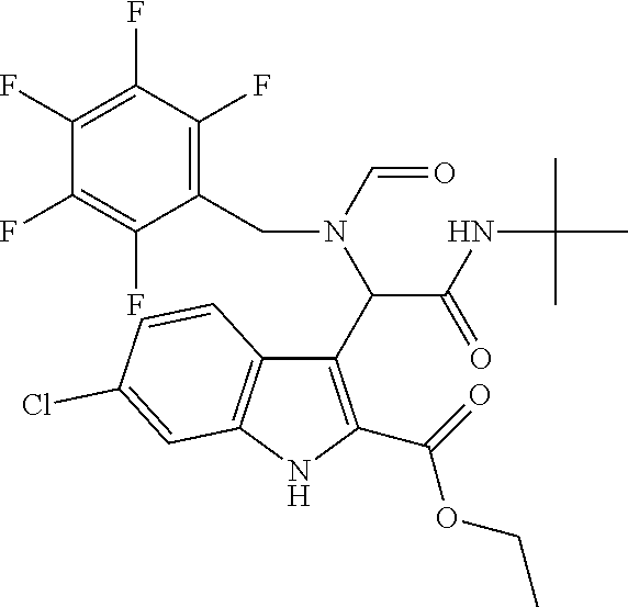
C(=O)(C1=C(C(N(C=O)CC2=C(F)C(F)=C(F)C(F)=C2F)C(NC(C)(C)C)=O)C2=C(N1)C=C(Cl)C=C2)OCC
